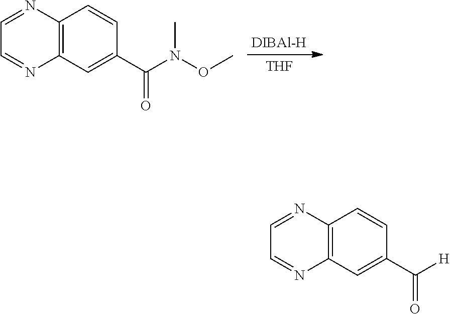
[DIBAl-H].[THF].N1=CC=NC2=C1C=CC(C(=O)N(C)OC)=C2.N1=CC=NC2=C1C=CC(C(=O)[H])=C2
